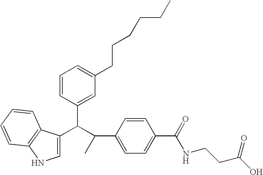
C1=C(C(C(C2=CC=C(C(=O)NCCC(O)=O)C=C2)C)C2=CC(CCCCCC)=CC=C2)C2=C(N1)C=CC=C2
